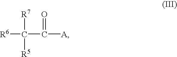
[R6]C([R7])([R5])C(=O)[A]
